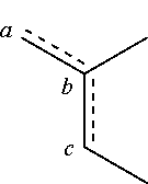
c(cC)(C)c
